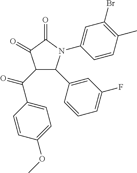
C1(=O)C(=O)C(C(C2=CC=C(OC)C=C2)=O)C(C2=CC(F)=CC=C2)N1C1=CC(Br)=C(C)C=C1
